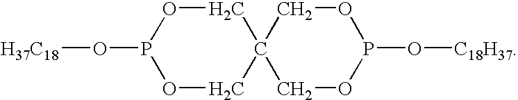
O1CC2(COP1O[H37C18])COP(O[C18H37])OC2
